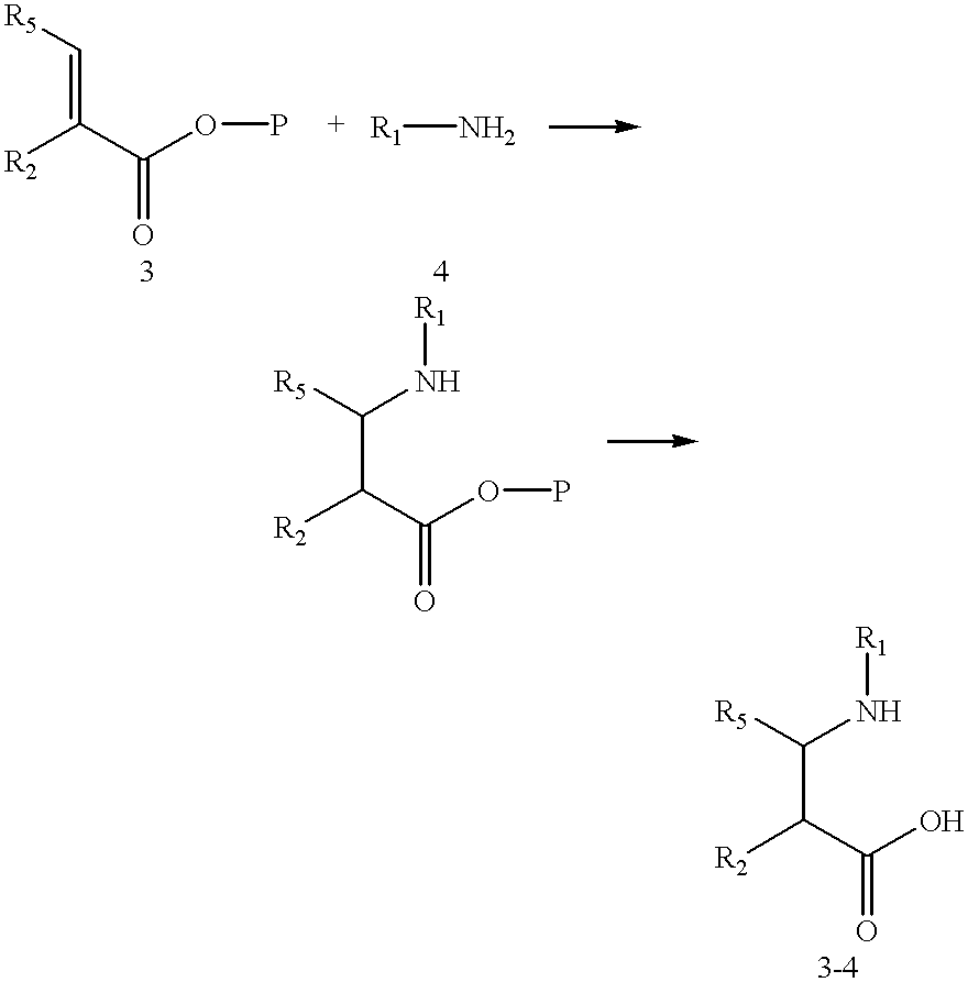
[R5]C=C([R2])C(OP)=O.[R1]N.C(C(C(OP)=O)[R2])(N[R1])[R5].C(C([R2])C(=O)O)(N[R1])[R5]
